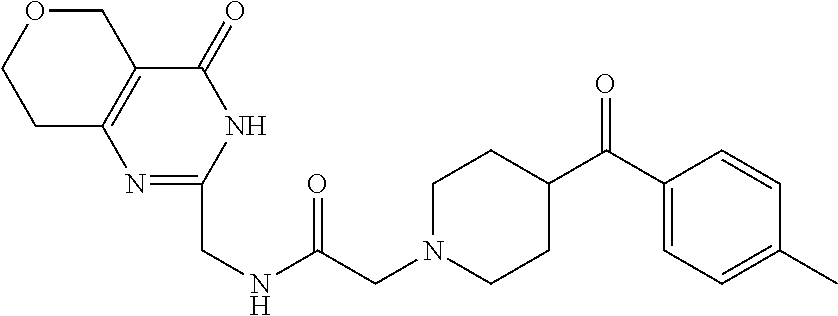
C1C2=C(COC1)C(=O)NC(CNC(CN1CCC(C(C3=CC=C(C)C=C3)=O)CC1)=O)=N2
